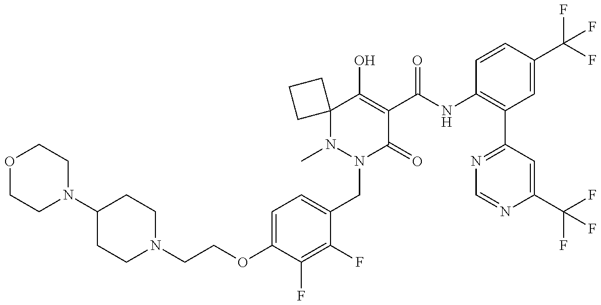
N1(C)N(CC2=CC=C(OCCN3CCC(N4CCOCC4)CC3)C(F)=C2F)C(=O)C(C(NC2=C(C3=NC=NC(C(F)(F)F)=C3)C=C(C(F)(F)F)C=C2)=O)=C(O)C12CCC2
